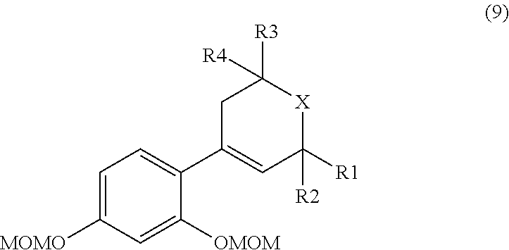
C1=C([MOMO])C=C([OMOM])C(C2=CC([R2])([R1])[X]C([R3])([R4])C2)=C1
